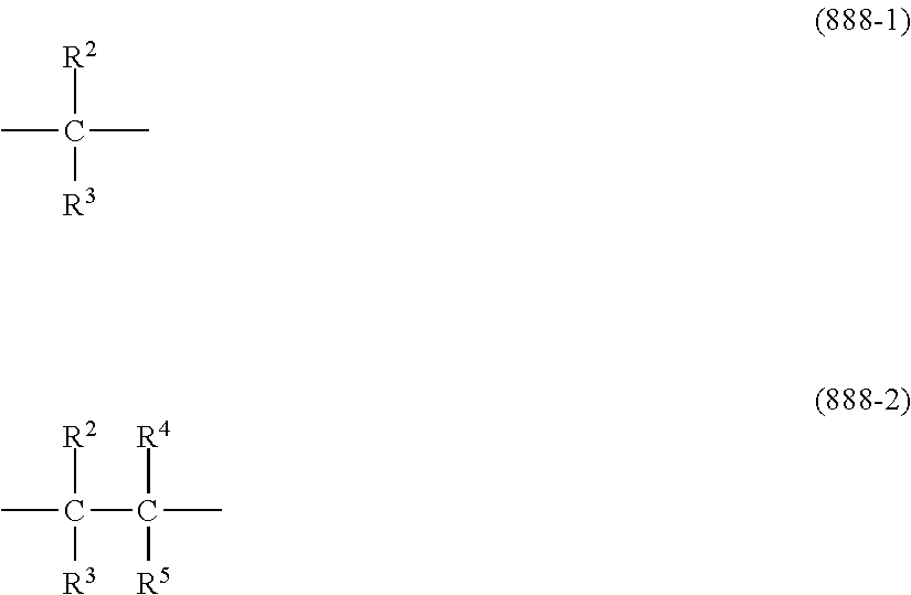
CC(C)([R2])[R3].CC(C(C)([R4])[R5])([R2])[R3]
